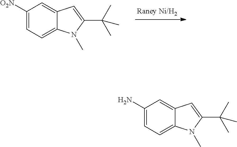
C1([O2N])=CC=C2C(=C1)C=C(C(C)(C)C)N2C.C1(N)=CC=C2C(=C1)C=C(C(C)(C)C)N2C
